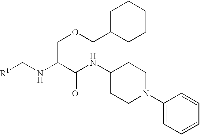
[R1]CNC(C(NC1CCN(C2=CC=CC=C2)CC1)=O)COCC1CCCCC1
